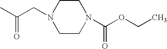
C(CN1CCN(C(OCC)=O)CC1)(C)=O
